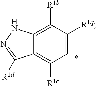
C12=C([R1b])C([R1q])=CC([R1c])=C1C([R1d])=NN2
